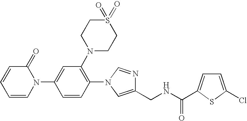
C1=CC=CN(C2=CC(N3CCS(=O)(=O)CC3)=C(N3C=NC(CNC(=O)C4=CC=C(Cl)S4)=C3)C=C2)C1=O
